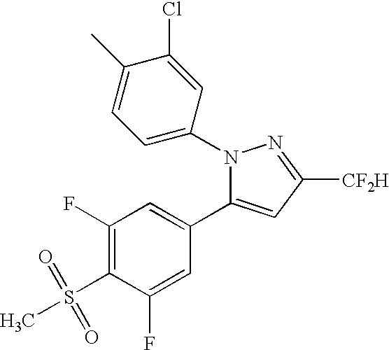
C1(F)=C(S(C)(=O)=O)C(F)=CC(C2=CC([CF2H])=NN2C2=CC=C(C)C(Cl)=C2)=C1
